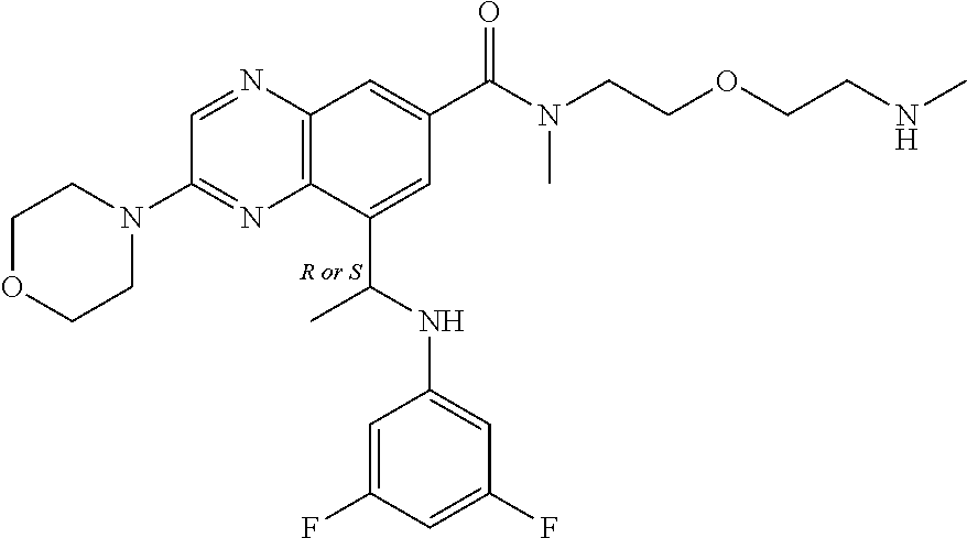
C1(C(NC2=CC(F)=CC(F)=C2)C)=CC(C(N(CCOCCNC)C)=O)=CC2=C1N=C(N1CCOCC1)C=N2.[R or S]
